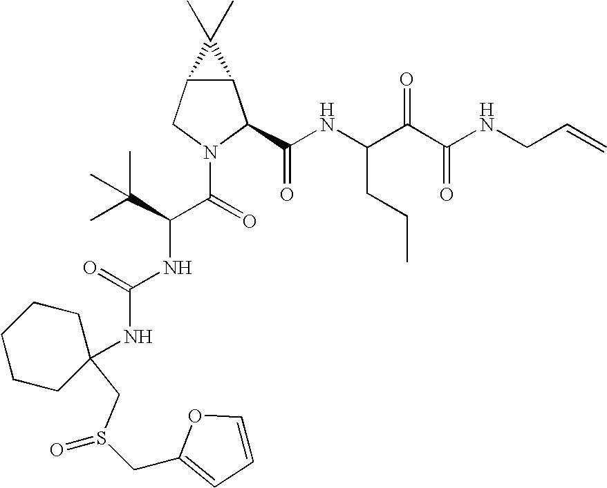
C12C(CN(C(=O)C(C(C)(C)C)NC(NC3(CS(=O)CC4=CC=CO4)CCCCC3)=O)C1C(NC(C(C(NCC=C)=O)=O)CCC)=O)C2(C)C
